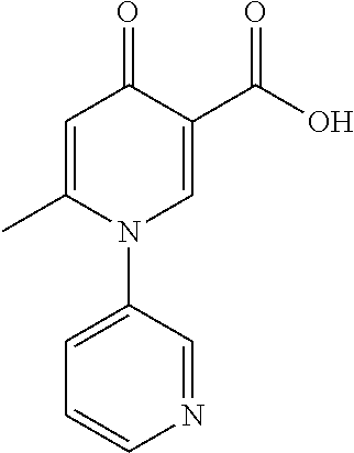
C1=C(C)N(C2=CC=CN=C2)C=C(C(=O)O)C1=O
